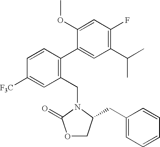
C1(CN2C(CC3=CC=CC=C3)COC2=O)=C(C2=CC(C(C)C)=C(F)C=C2OC)C=CC([F3C])=C1
